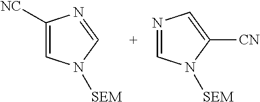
C1([NC])=CN([SEM])C=N1.N1=CN([SEM])C([CN])=C1
